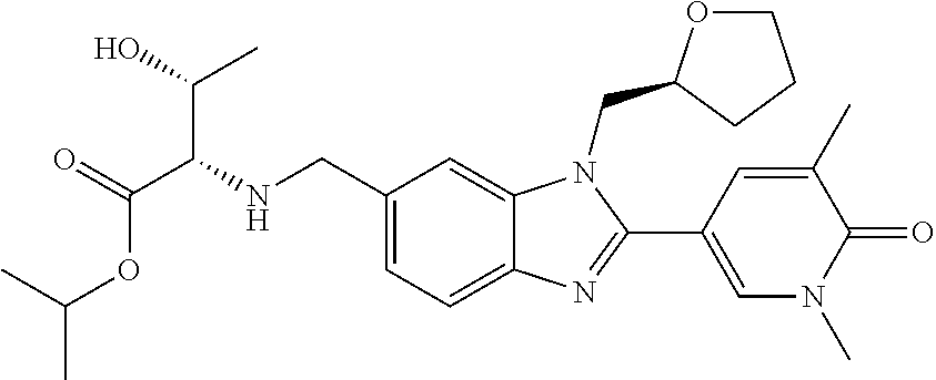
N(CC1=CC=C2C(=C1)N(CC1OCCC1)C(C1=CN(C)C(=O)C(C)=C1)=N2)C(C(=O)OC(C)C)C(O)C
